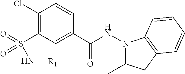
C1(Cl)=C(S(N[R1])(=O)=O)C=C(C(NN2C(C)CC3=C2C=CC=C3)=O)C=C1
